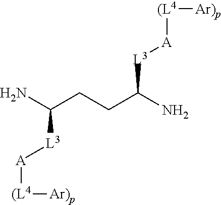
NC(CCC(N)[L3][A][(L4][Ar)p])[L3][A][(L4][Ar)p]
